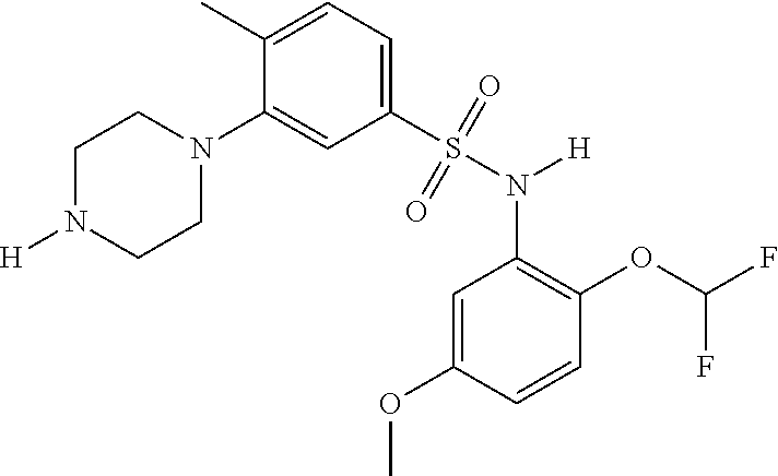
C1N([H])CCN(C2=CC(S(N(C3=C(OC(F)F)C=CC(OC)=C3)[H])(=O)=O)=CC=C2C)C1
